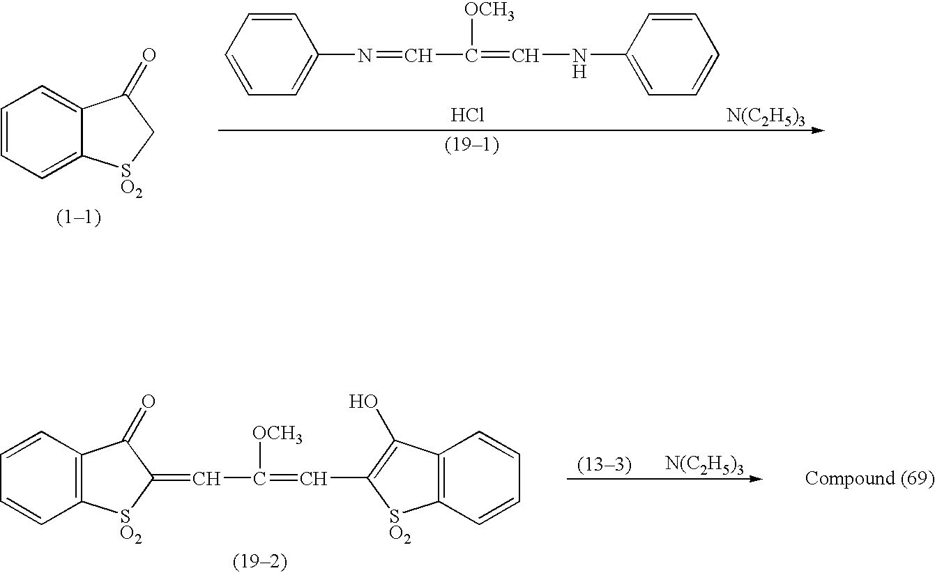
C1=CC=C2C(=C1)C(=O)C[SO2]2.[N(C2H5)3].C1=CC=CC=C1N=CC(=CNC1=CC=CC=C1)[OCH3].Cl.[N(C2H5)3].C12=C(C=CC=C1)C(=O)C(=CC([OCH3])=CC1=C(O)C3=C([SO2]1)C=CC=C3)[SO2]2
